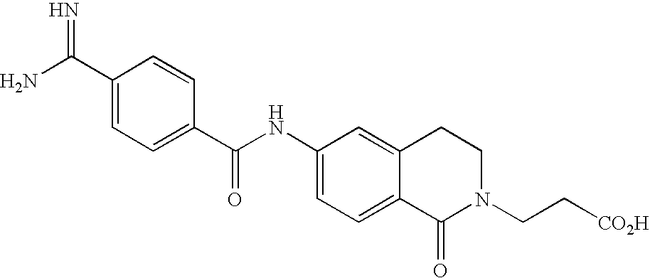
C1(C(N)=N)=CC=C(C(NC2=CC=C3C(=C2)CCN(CC[CO2H])C3=O)=O)C=C1
